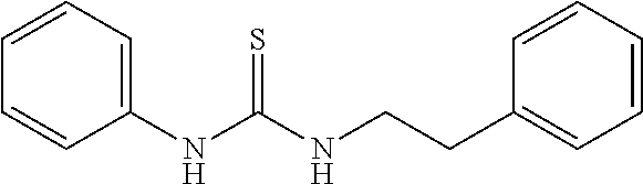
C1(NC(NCCC2=CC=CC=C2)=S)=CC=CC=C1
